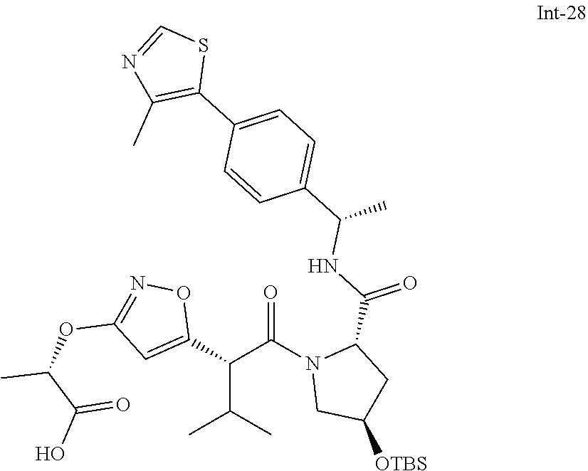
C(C(C)C)(C1=CC(OC(C)C(O)=O)=NO1)C(N1CC([OTBS])CC1C(=O)NC(C)C1=CC=C(C2=C(C)N=CS2)C=C1)=O
